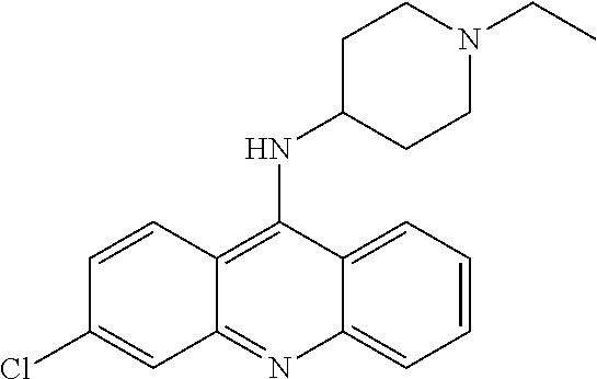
C1=CC=C2C(=C1)C(NC1CCN(CC)CC1)=C1C(=N2)C=C(Cl)C=C1
